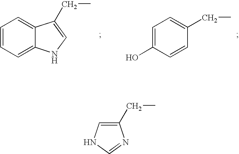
C1=CC=C2C(=C1)C(CC)=CN2.C1=C(O)C=CC(CC)=C1.C1(CC)=CNC=N1
